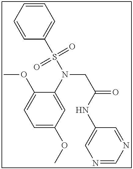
C1=CC=CC(S(N(CC(=O)NC2=CN=CN=C2)C2=CC(OC)=CC=C2OC)(=O)=O)=C1
